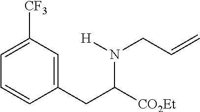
C1=C([CF3])C=C(CC([CO2Et])N([H])CC=C)C=C1
